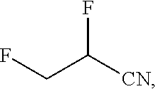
FCC([CN])F
